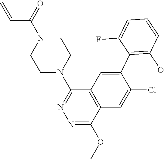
N1(C(=O)C=C)CCN(C2=NN=C(OC)C3=C2C=C(C2=C(O)C=CC=C2F)C(Cl)=C3)CC1
